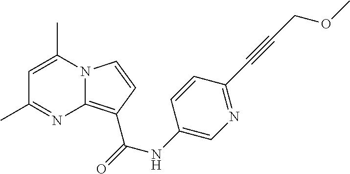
C1=C(C)N2C(=C(C(NC3=CN=C(C#CCOC)C=C3)=O)C=C2)N=C1C
